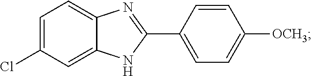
C1=C(Cl)C=C2C(=C1)N=C(C1=CC=C([OCH3])C=C1)N2
